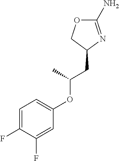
C1=C(F)C(F)=CC(OC(CC2N=C(N)OC2)C)=C1
